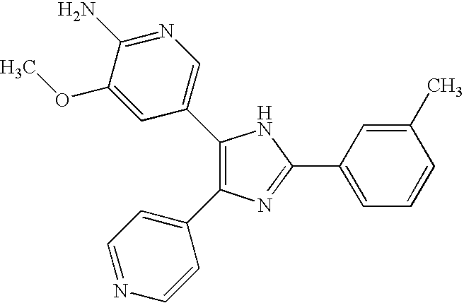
C1(C2=CN=C(N)C(OC)=C2)=C(C2=CC=NC=C2)N=C(C2=CC=CC(C)=C2)N1
